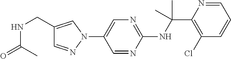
N(C(C1=C(Cl)C=CC=N1)(C)C)C1=NC=C(N2C=C(CNC(=O)C)C=N2)C=N1
